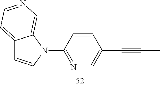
C12=CC=NC=C1N(C1=NC=C(C#CC)C=C1)C=C2
